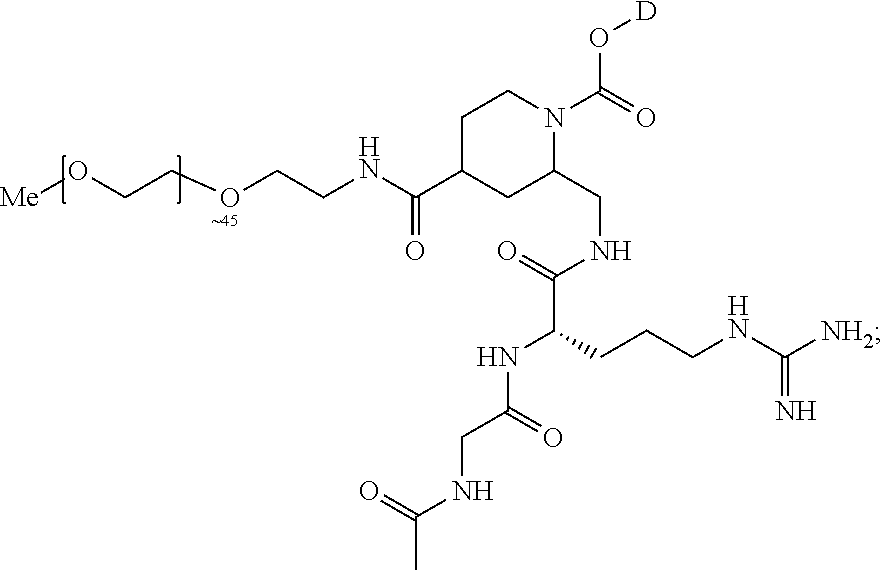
C1C(C(NCCOCCO[Me])=O)CC(CNC(=O)C(CCCNC([NH2])=N)NC(CNC(C)=O)=O)N(C(=O)O[D])C1
